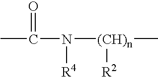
[(CH)n](C)([R2])N(C(C)=O)[R4]
